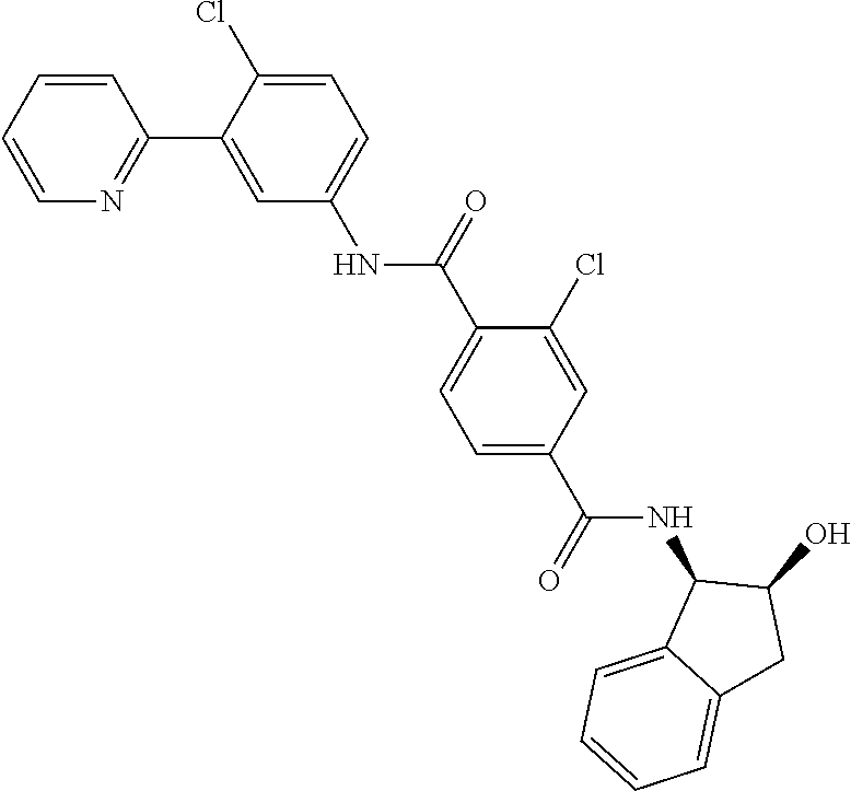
C1=CN=C(C2=CC(NC(C3=CC=C(C(NC4C5=CC=CC=C5CC4O)=O)C=C3Cl)=O)=CC=C2Cl)C=C1
